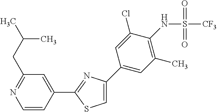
C1=CC(C2=NC(C3=CC(C)=C(NS(=O)(=O)[CF3])C(Cl)=C3)=CS2)=CC(CC(C)C)=N1
